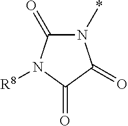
N1(*)C(=O)N([R8])C(=O)C1=O
